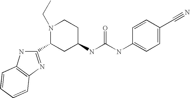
C1=CC(C#N)=CC=C1NC(NC1CCN(CC)C(C2=NC3=C(N2)C=CC=C3)C1)=O
